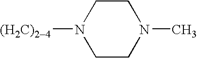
C1CN(C)CCN1[(H2C)2-4]
